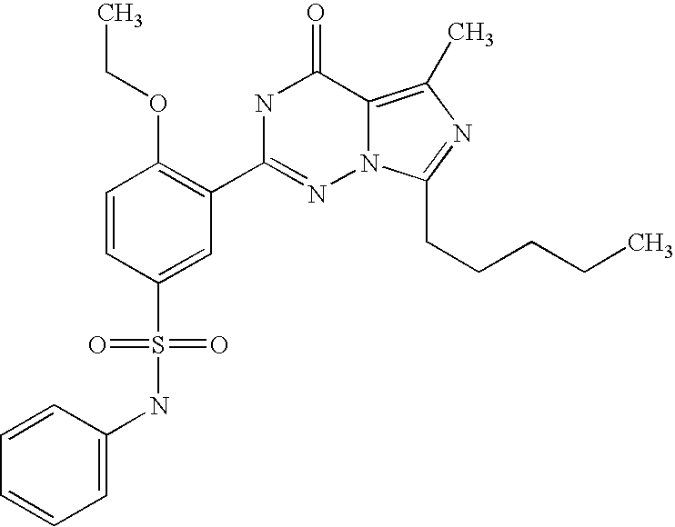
C1=CC(S(NC2=CC=CC=C2)(=O)=O)=CC(C2=NN3C(=C(C)N=C3CCCCC)C(=O)N2)=C1OCC
